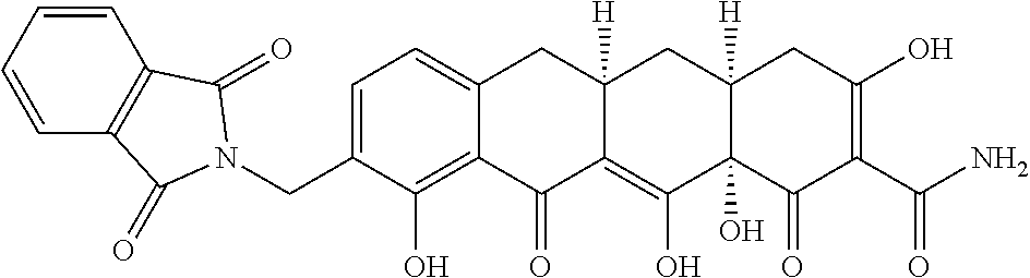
C1=C(CN2C(=O)C3=C(C=CC=C3)C2=O)C(O)=C2C(=C1)CC1([H])C(=C(O)C3(O)C([H])(C1)CC(O)=C(C(N)=O)C3=O)C2=O
